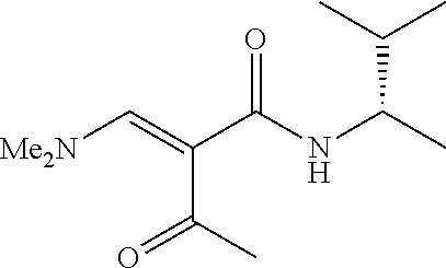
C(C(C)=O)(C(NC(C)C(C)C)=O)=C[Me2N]
